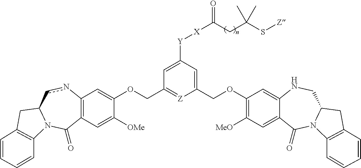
C12=C(C=C([OMe])C(OCC3=[Z]C(COC4=C([MeO])C=C5C(=C4)NCC4N(C5=O)C5=C(C4)C=CC=C5)=CC([Y][X]C(CC(S[Z])(C)C)=O)=C3)=C1)C(=O)N1C(cn2)CC2=C1C=CC=C2
